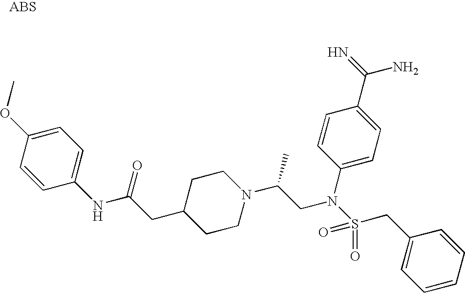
C1=CC(NC(CC2CCN(C(CN(S(CC3=CC=CC=C3)(=O)=O)C3=CC=C(C(=N)N)C=C3)C)CC2)=O)=CC=C1OC
